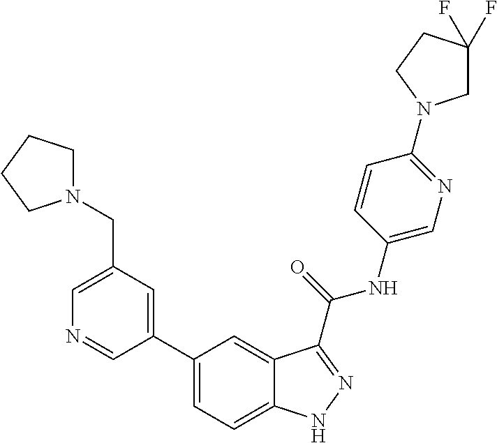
C1(CN2CCCC2)=CN=CC(C2=CC=C3C(=C2)C(C(NC2=CN=C(N4CC(F)(F)CC4)C=C2)=O)=NN3)=C1
